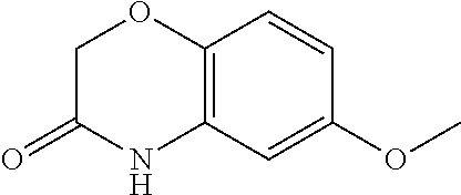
C1C(=O)NC2=C(O1)C=CC(OC)=C2
